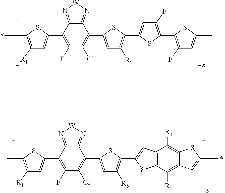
C1([R1])=C(*)SC(C2=C(F)C(Cl)=C(C3=CC([R2])=C(C4=CC(F)=C(C5=C(F)C=C(C)S5)S4)S3)C3=N[W]N=C23)=C1.C1([R1])=C(C)SC(C2=C(F)C(Cl)=C(C3=CC([R3])=C(C4=CC5=C(S4)C([R5])=C4C(=C5[R4])SC(*)=C4)S3)C3=N[W]N=C23)=C1
